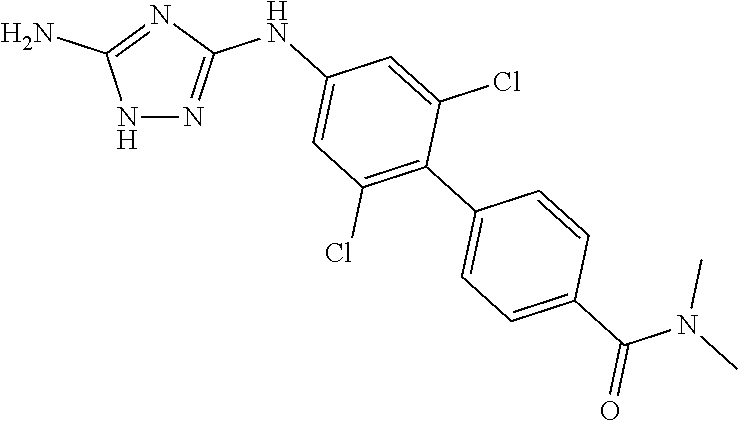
N1N=C(NC2=CC(Cl)=C(C3=CC=C(C(=O)N(C)C)C=C3)C(Cl)=C2)N=C1N
